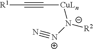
C(#C[CuLn][N-]([R2])[N+]#N)[R1]
